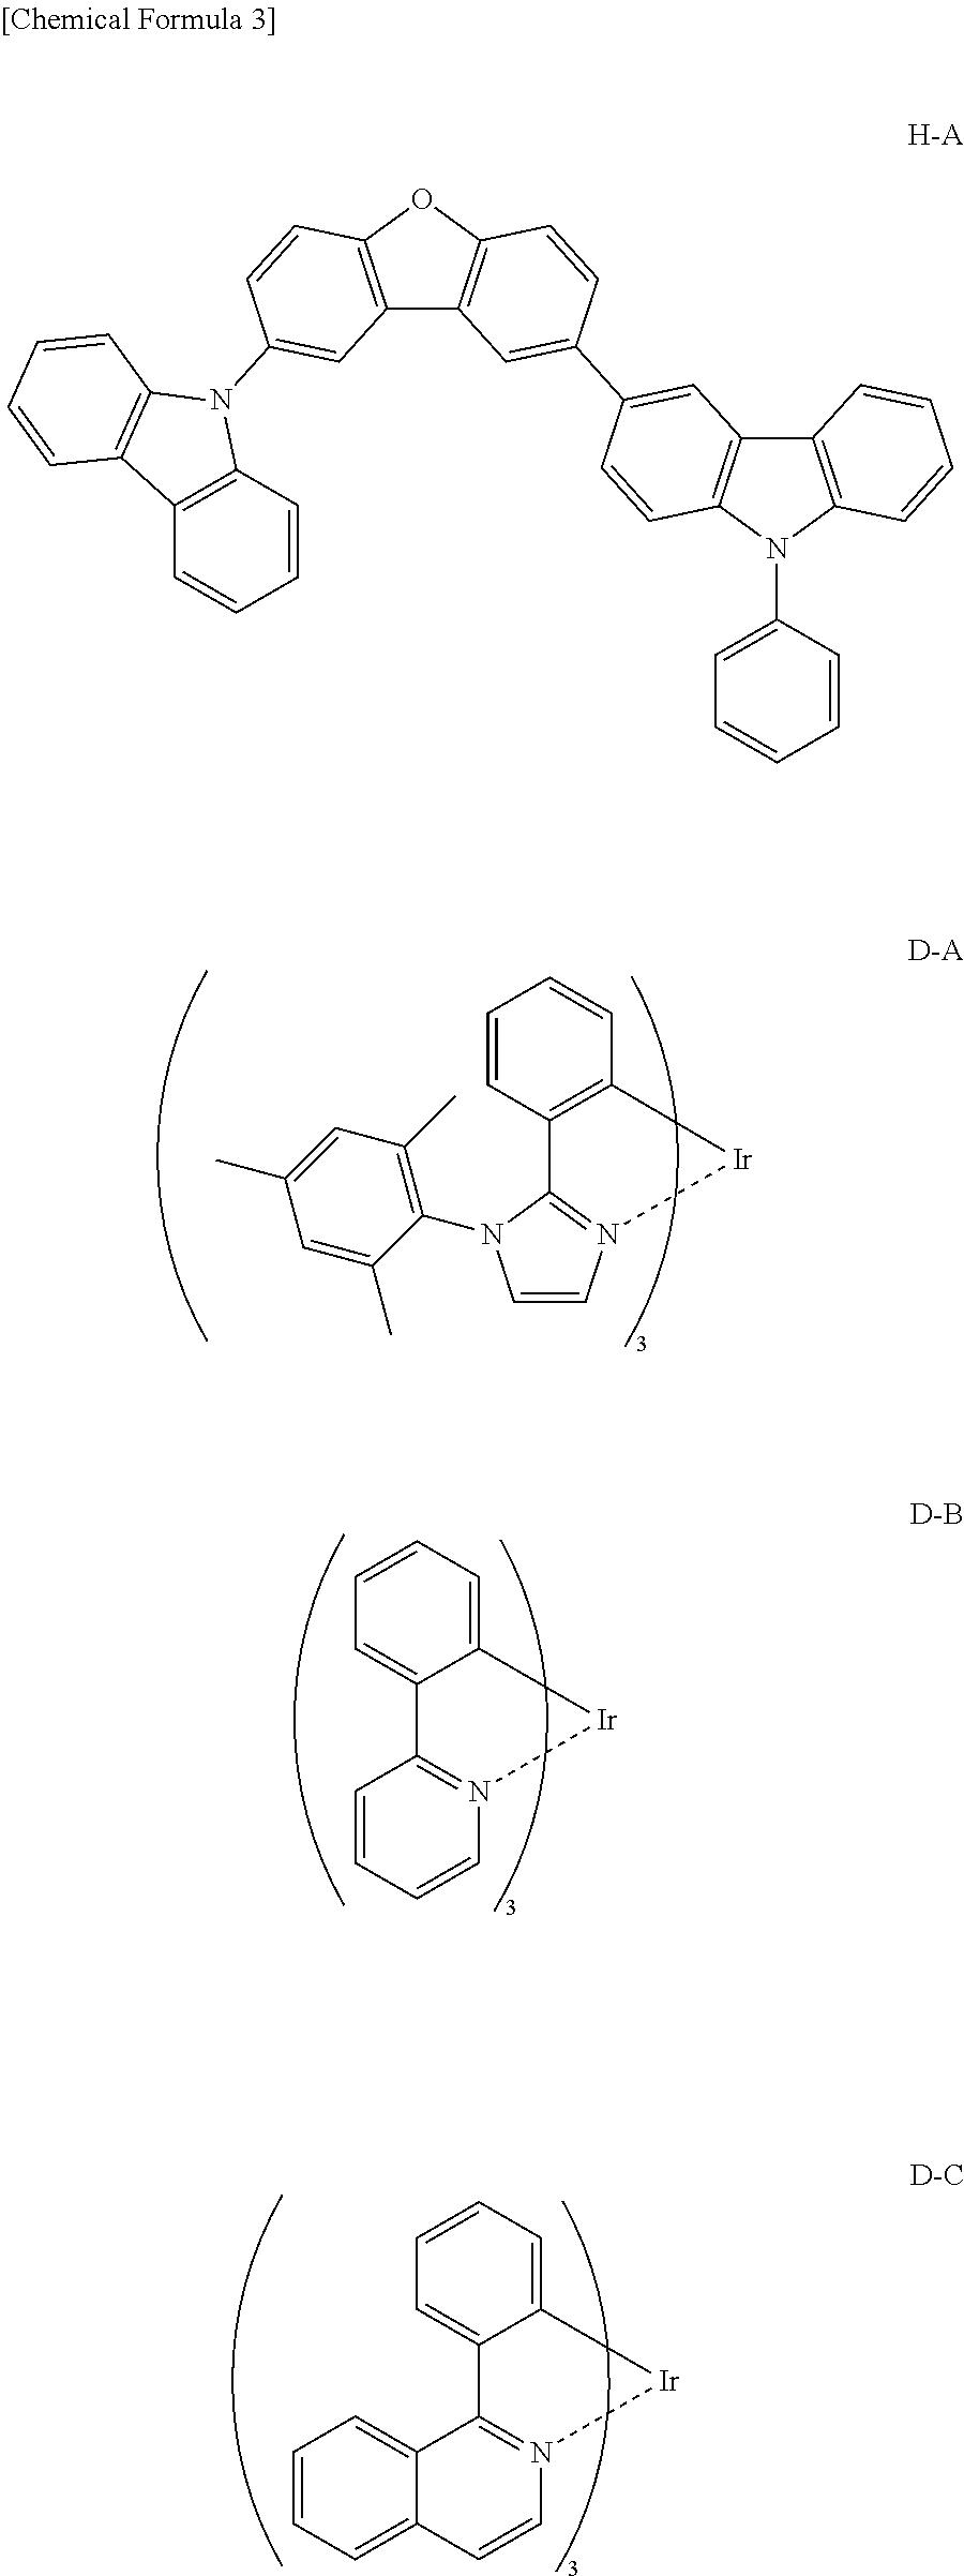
C1=CC2=C(C=C1)[Ir]N1=C2N(C2=C(C)C=C(C)C=C2C)C=C1.C1=CC=C2C(=C1)C1=N(C=CC=C1)[Ir]2.C1=CC=C2C(=C1)C1=N(C=CC3=CC=CC=C13)[Ir]2.C12=C(OC3=C1C=C(C1=CC4=C(N(C5=CC=CC=C5)C5=C4C=CC=C5)C=C1)C=C3)C=CC(N1C3=C(C=CC=C3)C3=C1C=CC=C3)=C2
